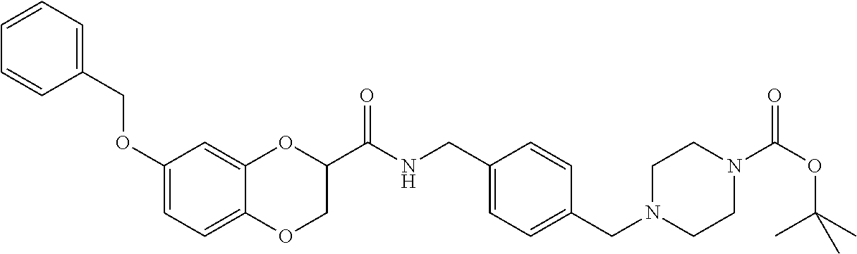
C1(OCC2=CC=CC=C2)=CC=C2C(=C1)OC(C(NCC1=CC=C(CN3CCN(C(OC(C)(C)C)=O)CC3)C=C1)=O)CO2
